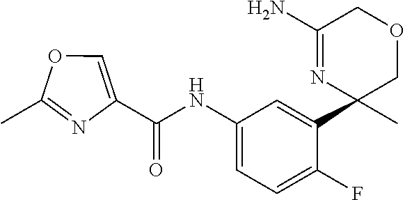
C1(C(NC2=CC=C(F)C(C3(C)COCC(N)=N3)=C2)=O)=COC(C)=N1
